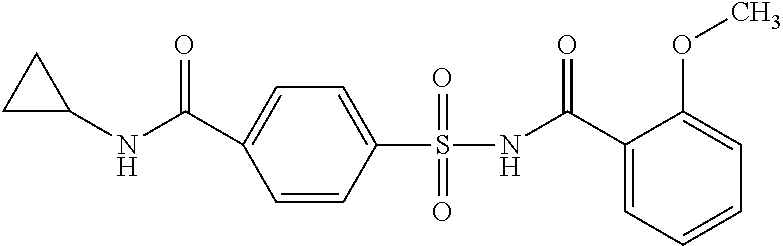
C1=C(C(NC2CC2)=O)C=CC(S(=O)(=O)NC(C2=CC=CC=C2OC)=O)=C1
